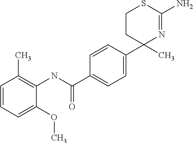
C1(C)(C2=CC=C(C(NC3=C(C)C=CC=C3OC)=O)C=C2)N=C(N)SCC1
